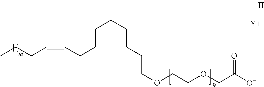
C(=CCCCCCCCCOCCOCC([O-])=O)CCC.[Y]
